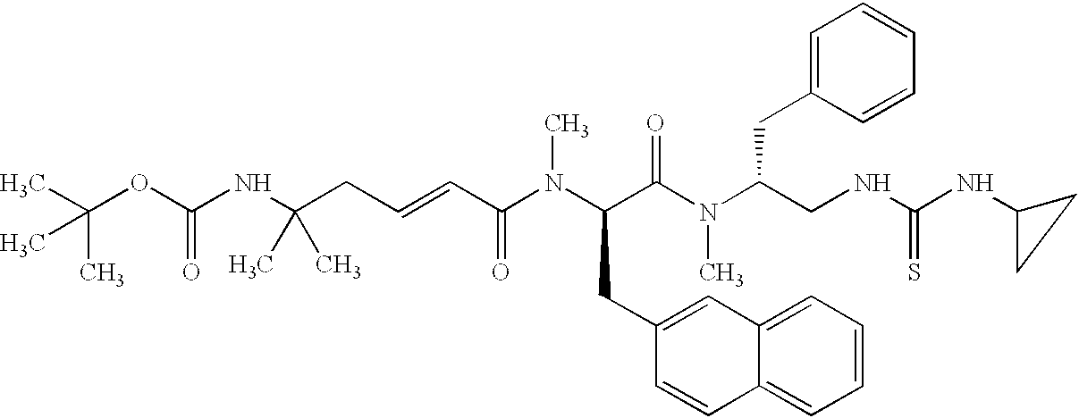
N(C(CNC(NC1CC1)=S)CC1=CC=CC=C1)(C)C(C(N(C)C(C=CCC(NC(OC(C)(C)C)=O)(C)C)=O)CC1=CC2=CC=CC=C2C=C1)=O
